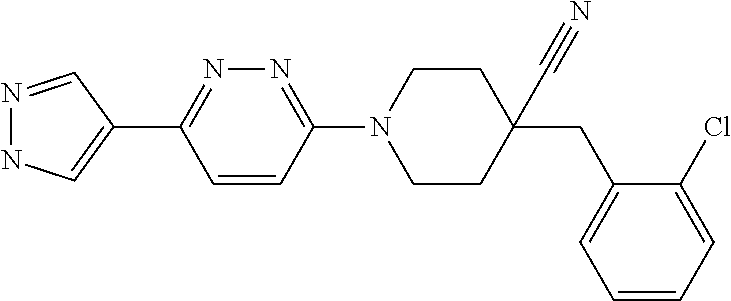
N1=CC(C2=NN=C(N3CCC(C#N)(CC4=CC=CC=C4Cl)CC3)C=C2)=CN1
